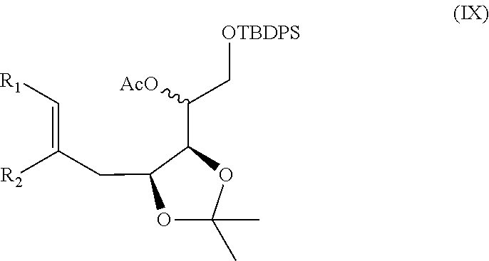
[R1]C=C(CC1C(C(C[OTBDPS])[AcO])OC(C)(C)O1)[R2]
